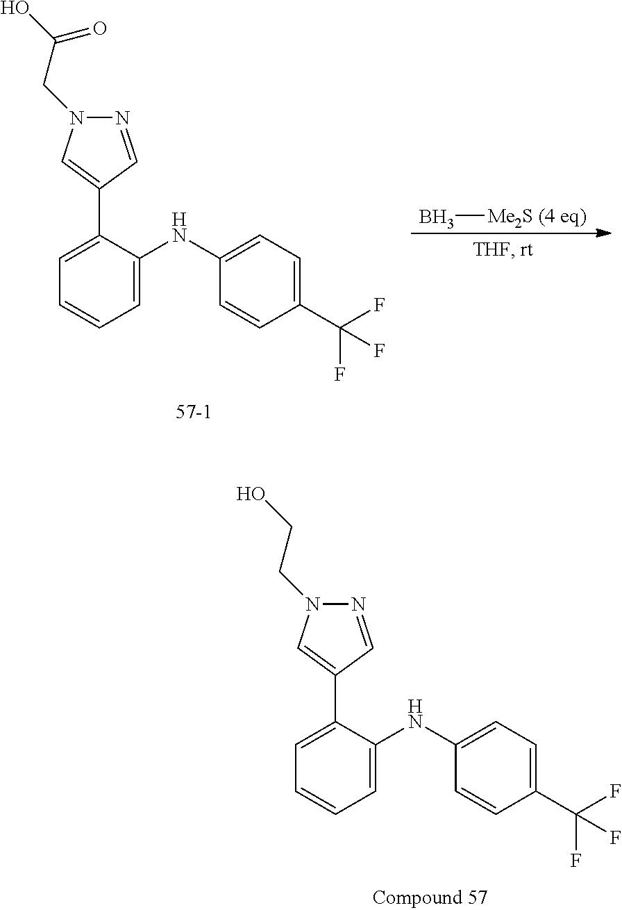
C1=C(C2=CN(CCO)N=C2)C(NC2=CC=C(C(F)(F)F)C=C2)=CC=C1.C1=C(C2=CN(CC(O)=O)N=C2)C(NC2=CC=C(C(F)(F)F)C=C2)=CC=C1.B[Me2S (4 eq)]
